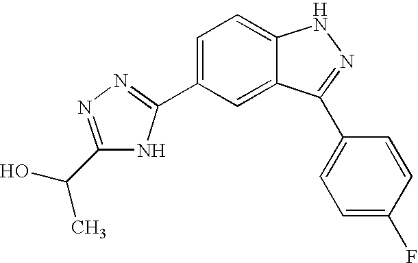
C1(C2=NN=C(C(O)C)N2)=CC=C2C(=C1)C(C1=CC=C(F)C=C1)=NN2
